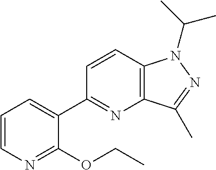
C1(C2=NC3=C(C=C2)N(C(C)C)N=C3C)=CC=CN=C1OCC
